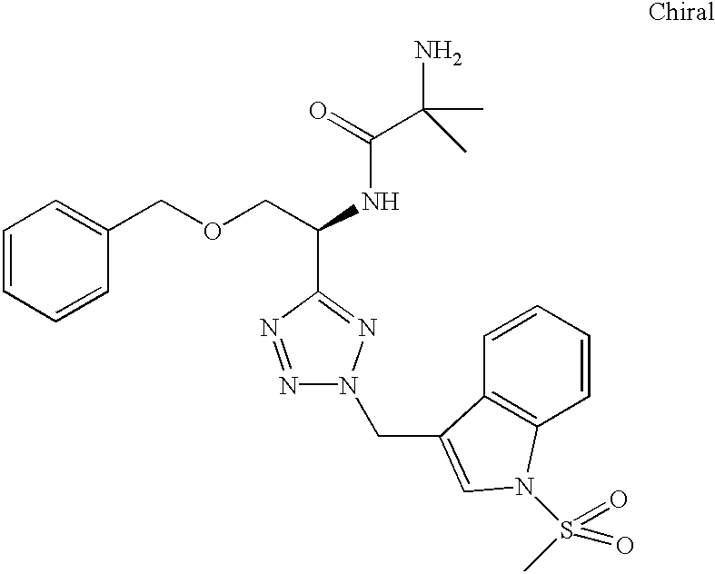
C1=CC=CC(COCC(NC(=O)C(C)(N)C)C2=NN(CC3=CN(S(C)(=O)=O)C4=C3C=CC=C4)N=N2)=C1
